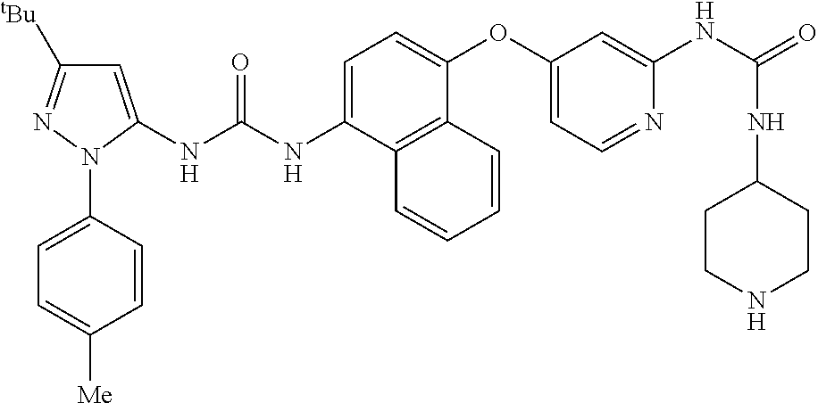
C1=C(NC(NC2=CC([tBu])=NN2C2=CC=C([Me])C=C2)=O)C2=C(C(OC3=CC=NC(NC(=O)NC4CCNCC4)=C3)=C1)C=CC=C2
